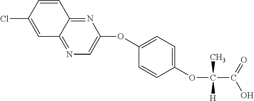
C1(Cl)=CC2=NC=C(OC3=CC=C(OC(C(O)=O)(C)[H])C=C3)N=C2C=C1
